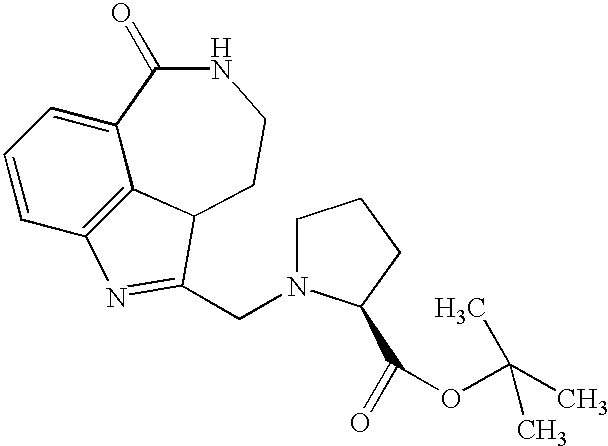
C1=CC2=C3C(=C1)C(=O)NCCC3C(CN1CCCC1C(=O)OC(C)(C)C)=N2
